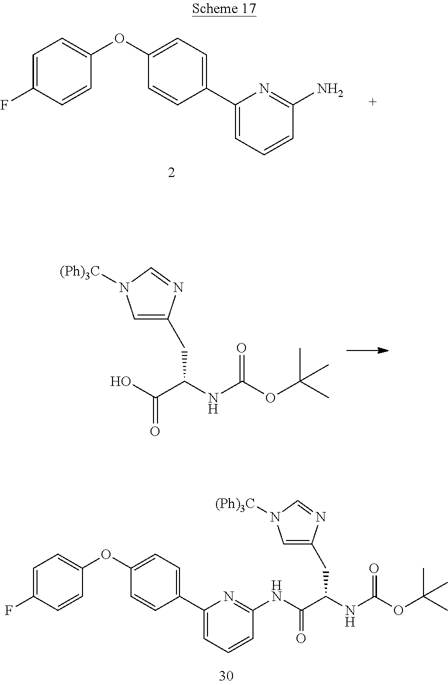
C(C(NC(OC(C)(C)C)=O)CC1=CN([(Ph)3C])C=N1)(=O)NC1=NC(C2=CC=C(OC3=CC=C(F)C=C3)C=C2)=CC=C1.C1=C(F)C=CC(OC2=CC=C(C3=CC=CC(N)=N3)C=C2)=C1.OC(C(NC(OC(C)(C)C)=O)CC1=CN([(Ph)3C])C=N1)=O
